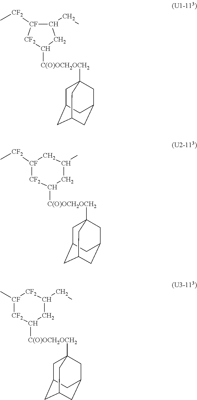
C1(CC)CC([C(O)OCH2OCH2]C23CC4CC(CC(C2)C4)C3)[CF2][CF]1[CF2]C.[CF2]1C([C(O)OCH2OCH2]C23CC4CC(CC(C2)C4)C3)CC(C)C[CF]1[CF2]C.[CF2]1C([C(O)OCH2OCH2]C23CC4CC(CC(C2)C4)C3)CC(CC)[CF2][CF]1C
